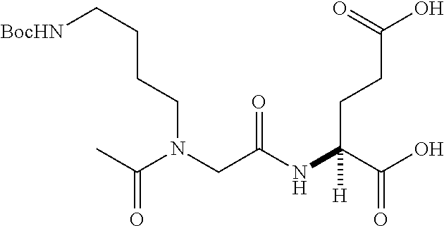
C(CCCN(CC(NC(C(O)=O)(CCC(O)=O)[H])=O)C(C)=O)[BocHN]
